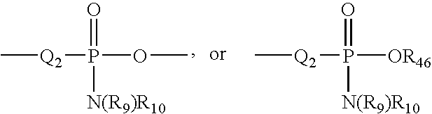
C[Q2]P(=O)([N(R9)R10])OC.C[Q2]P(=O)([N(R9)R10])[OR46]
